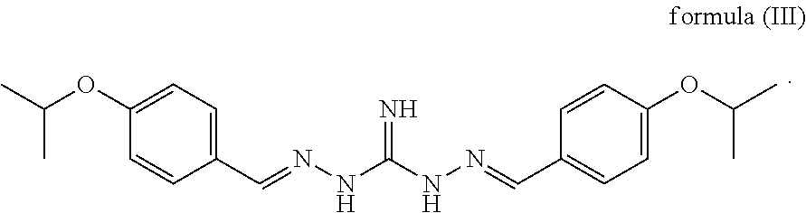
C1(C=NNC(NN=CC2=CC=C(OC(C)C)C=C2)=N)=CC=C(OC(C)C)C=C1
